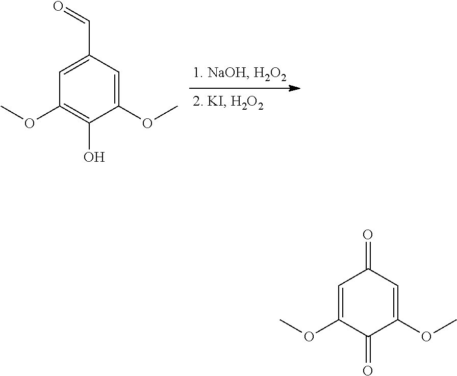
C1=C(C=O)C=C(OC)C(O)=C1OC.C1=C(OC)C(=O)C(OC)=CC1=O
